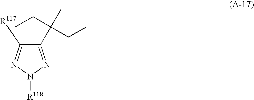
C1(C(C)(CC)CC)=NN([R118])N=C1[R117]
